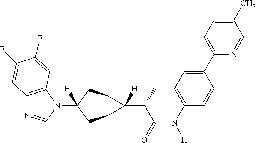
C12=C(N(C3([H])CC4C(C3)C4(C(C(N([H])C3=CC=C(C4=CC=C(C)C=N4)C=C3)=O)C)[H])C=N1)C=C(F)C(F)=C2
